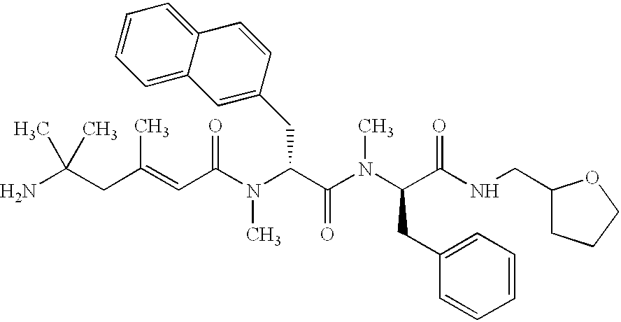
NC(CC(=CC(N(C(C(N(C(C(NCC1CCCO1)=O)CC1=CC=CC=C1)C)=O)CC1=CC2=CC=CC=C2C=C1)C)=O)C)(C)C
